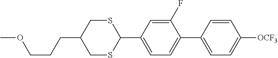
COCCCC1CSC(C2=CC=C(C3=CC=C([OCF3])C=C3)C(F)=C2)SC1
